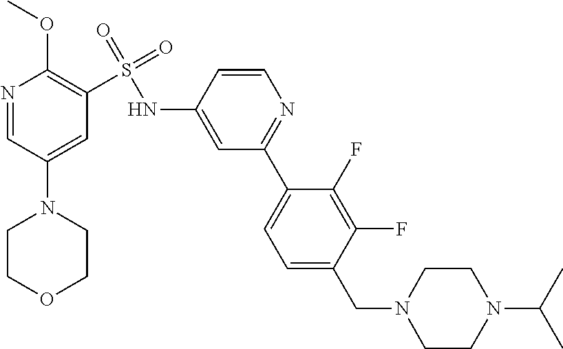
N1=CC(N2CCOCC2)=CC(S(=O)(NC2=CC(C3=CC=C(CN4CCN(C(C)C)CC4)C(F)=C3F)=NC=C2)=O)=C1OC
